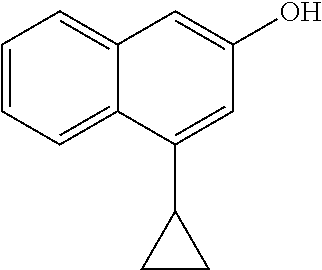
C1=CC=C2C(=C1)C=C(O)C=C2C1CC1
